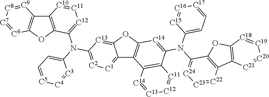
C12=C(OC3=C1[C9]=[C8][C7]=[C6]3)C(N(C1=CC=[C5][C4]=[C3]1)C1=[C2][C1]=C3C4=C(OC3=[C13]1)[C14]=C(N(C1=[C24][C23]=[C22]C3=C1OC1=C3[C21]=[C20][C19]=[C18]1)C1=CC=[C17][C16]=[C15]1)C1=C4[C14]=[C13][C12]=[C11]1)=[C12][C11]=[C10]2
